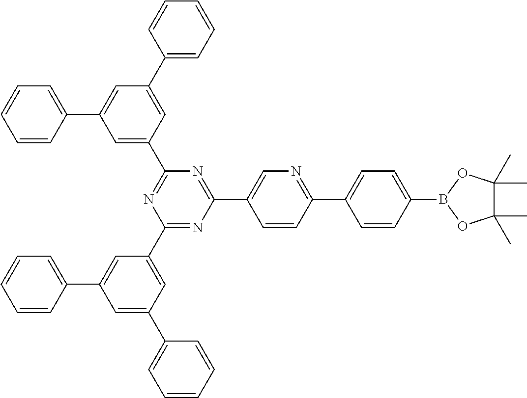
C1(C2=CC(C3=CC=CC=C3)=CC(C3=CC=CC=C3)=C2)=NC(C2=CN=C(C3=CC=C(B4OC(C)(C)C(C)(C)O4)C=C3)C=C2)=NC(C2=CC(C3=CC=CC=C3)=CC(C3=CC=CC=C3)=C2)=N1
